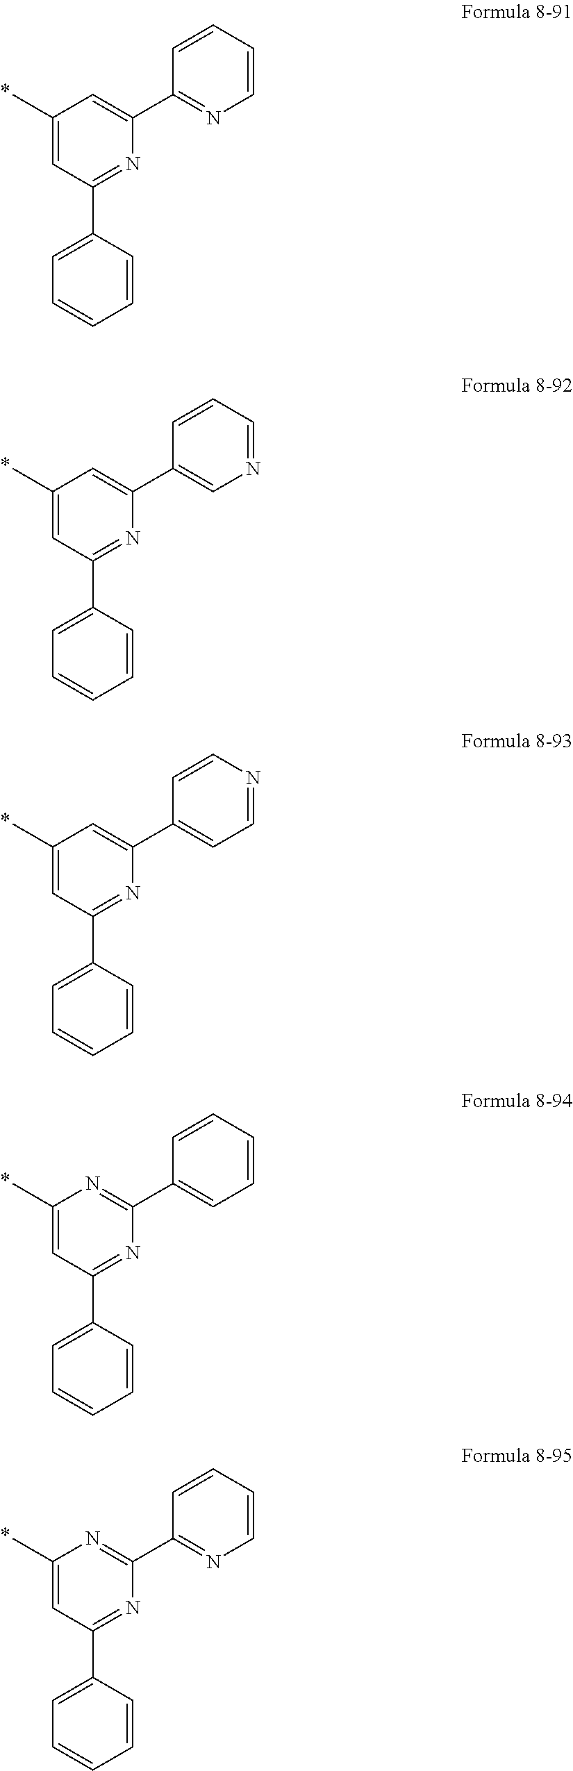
C1(C)=CC(C2=CC=CC=C2)=NC(C2=NC=CC=C2)=C1.C1(C)=CC(C2=CC=CC=C2)=NC(C2=CN=CC=C2)=C1.C1(C)=CC(C2=CC=CC=C2)=NC(C2=CC=NC=C2)=C1.C1(C)=CC(C2=CC=CC=C2)=NC(C2=CC=CC=C2)=N1.C1(C)=CC(C2=CC=CC=C2)=NC(C2=NC=CC=C2)=N1
